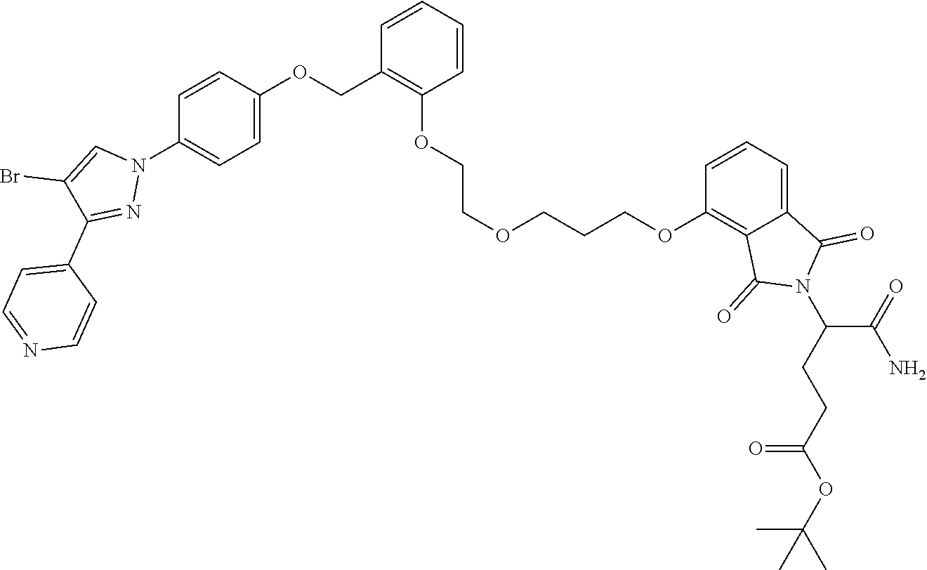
C1=CC=CC(OCCOCCCOC2=C3C(=CC=C2)C(=O)N(C(CCC(OC(C)(C)C)=O)C(N)=O)C3=O)=C1COC1=CC=C(N2C=C(Br)C(C3=CC=NC=C3)=N2)C=C1
